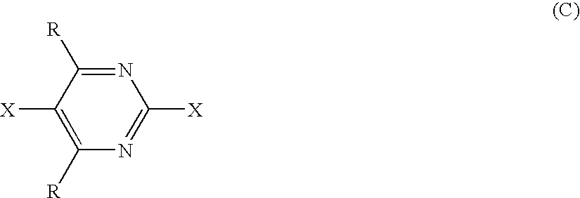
[X]C1=C([R])N=C([X])N=C1[R]
